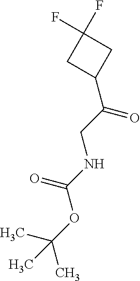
C1(F)(F)CC(C(CNC(OC(C)(C)C)=O)=O)C1
